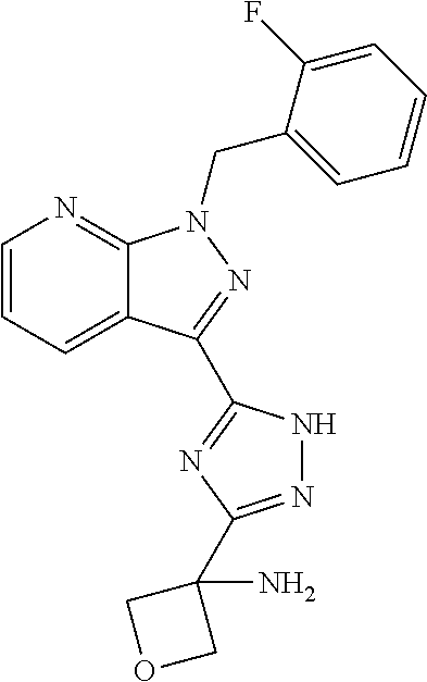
C12=CC=CN=C1N(CC1=CC=CC=C1F)N=C2C1=NC(C2(N)COC2)=NN1
